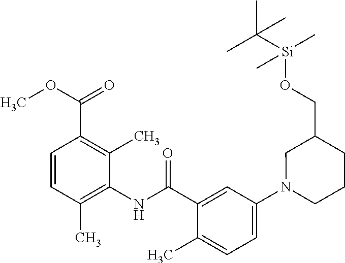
C1=CC(C)=C(NC(=O)C2=CC(N3CCCC(CO[Si](C(C)(C)C)(C)C)C3)=CC=C2C)C(C)=C1C(OC)=O
